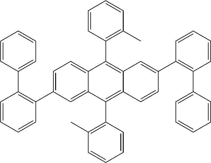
C1=CC=CC(C2=CC=C3C(=C2)C(C2=C(C)C=CC=C2)=C2C(=C3C3=C(C)C=CC=C3)C=C(C3=C(C4=CC=CC=C4)C=CC=C3)C=C2)=C1C1=CC=CC=C1
